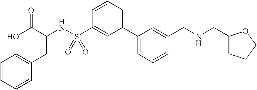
OC(C(NS(C1=CC(C2=CC=CC(CNCC3CCCO3)=C2)=CC=C1)(=O)=O)CC1=CC=CC=C1)=O
